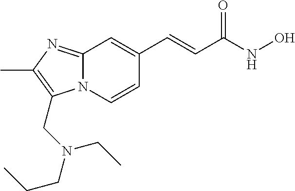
N12C(=NC(C)=C1CN(CCC)CC)C=C(C=CC(NO)=O)C=C2
